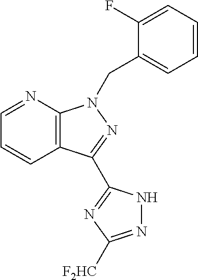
C12=C(N=CC=C1)N(CC1=CC=CC=C1F)N=C2C1=NC([F2HC])=NN1
